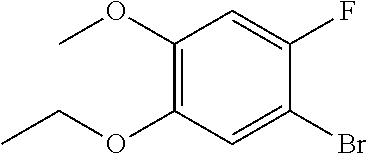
C1(OC)=C(OCC)C=C(Br)C(F)=C1
